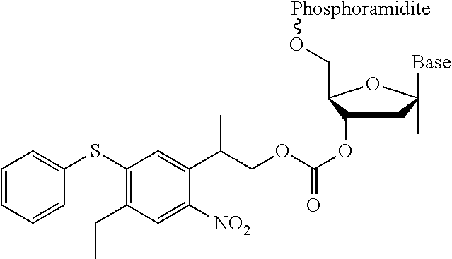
C1(SC2=CC=CC=C2)=C(CC)C=C([NO2])C(C(COC(OC2CC([Base])(C)OC2CO[Phosphoramidite])=O)C)=C1
